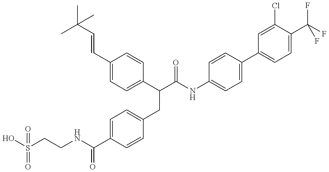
OS(CCNC(C1=CC=C(CC(C(NC2=CC=C(C3=CC=C(C(F)(F)F)C(Cl)=C3)C=C2)=O)C2=CC=C(C=CC(C)(C)C)C=C2)C=C1)=O)(=O)=O
